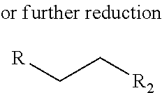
[R]CC[R2]
